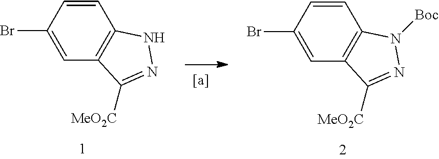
C1=CC(Br)=CC2=C1NN=C2[MeO2C].C1=CC(Br)=CC2=C1N([Boc])N=C2[MeO2C]
